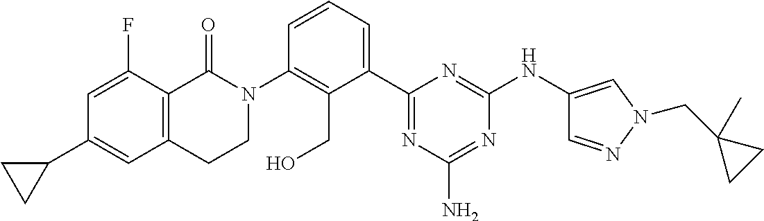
C1(C2=CC3=C(C(F)=C2)C(=O)N(C2=C(CO)C(C4=NC(N)=NC(NC5=CN(CC6(C)CC6)N=C5)=N4)=CC=C2)CC3)CC1
